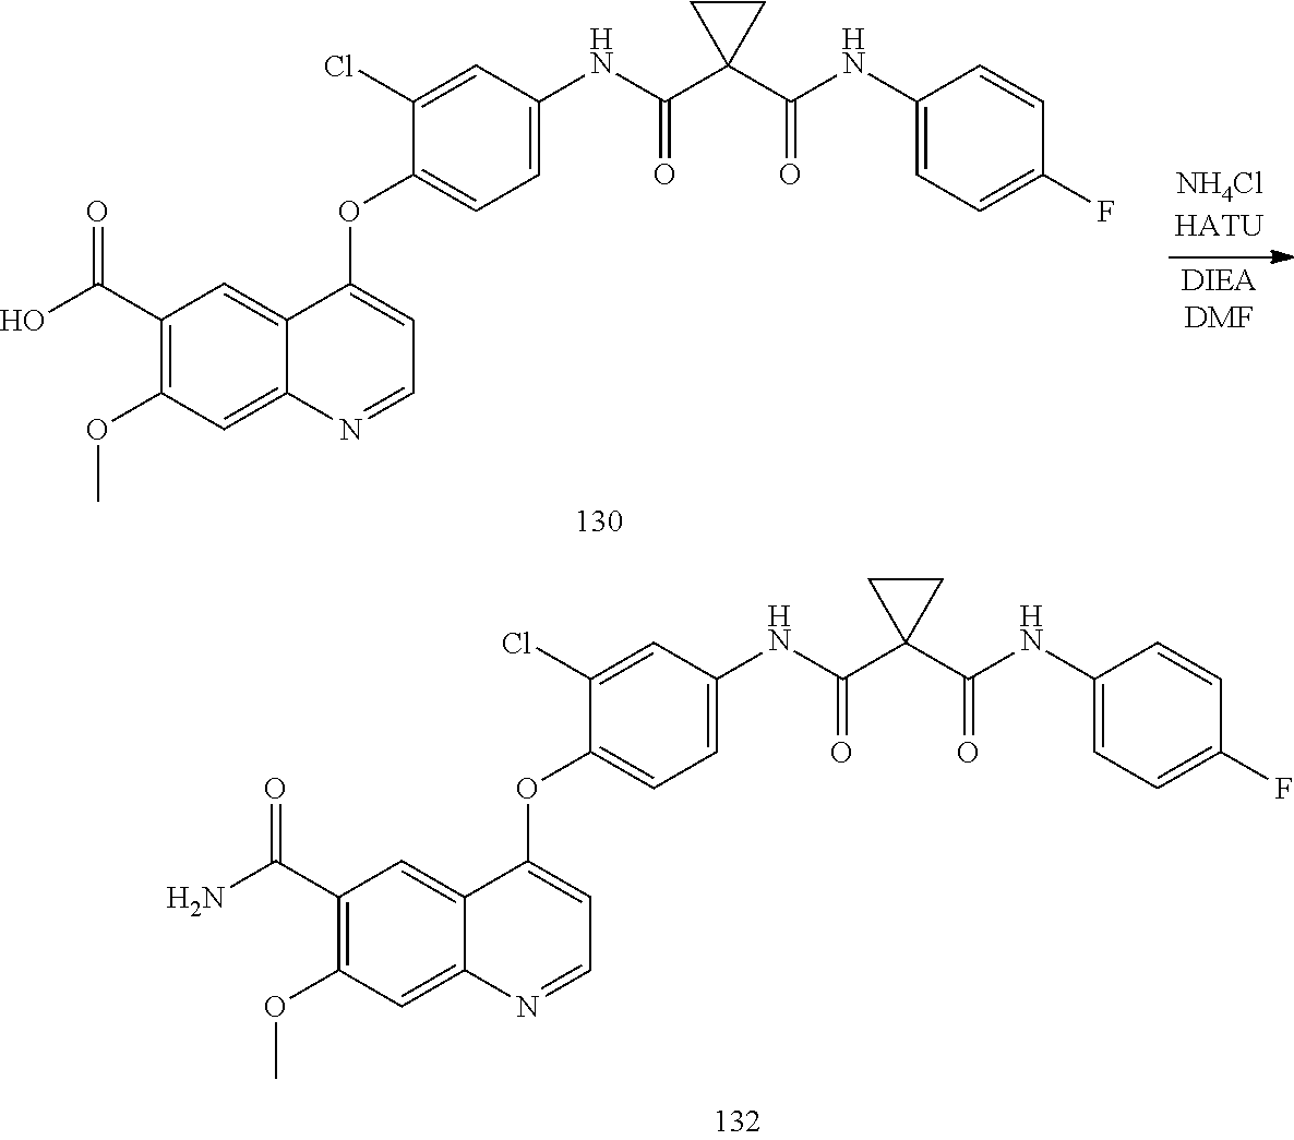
C1=CC(F)=CC=C1NC(C1(C(NC2=CC=C(OC3=CC=NC4=CC(OC)=C(C(N)=O)C=C34)C(Cl)=C2)=O)CC1)=O.C1=CC(F)=CC=C1NC(C1(C(NC2=CC=C(OC3=CC=NC4=CC(OC)=C(C(O)=O)C=C34)C(Cl)=C2)=O)CC1)=O
